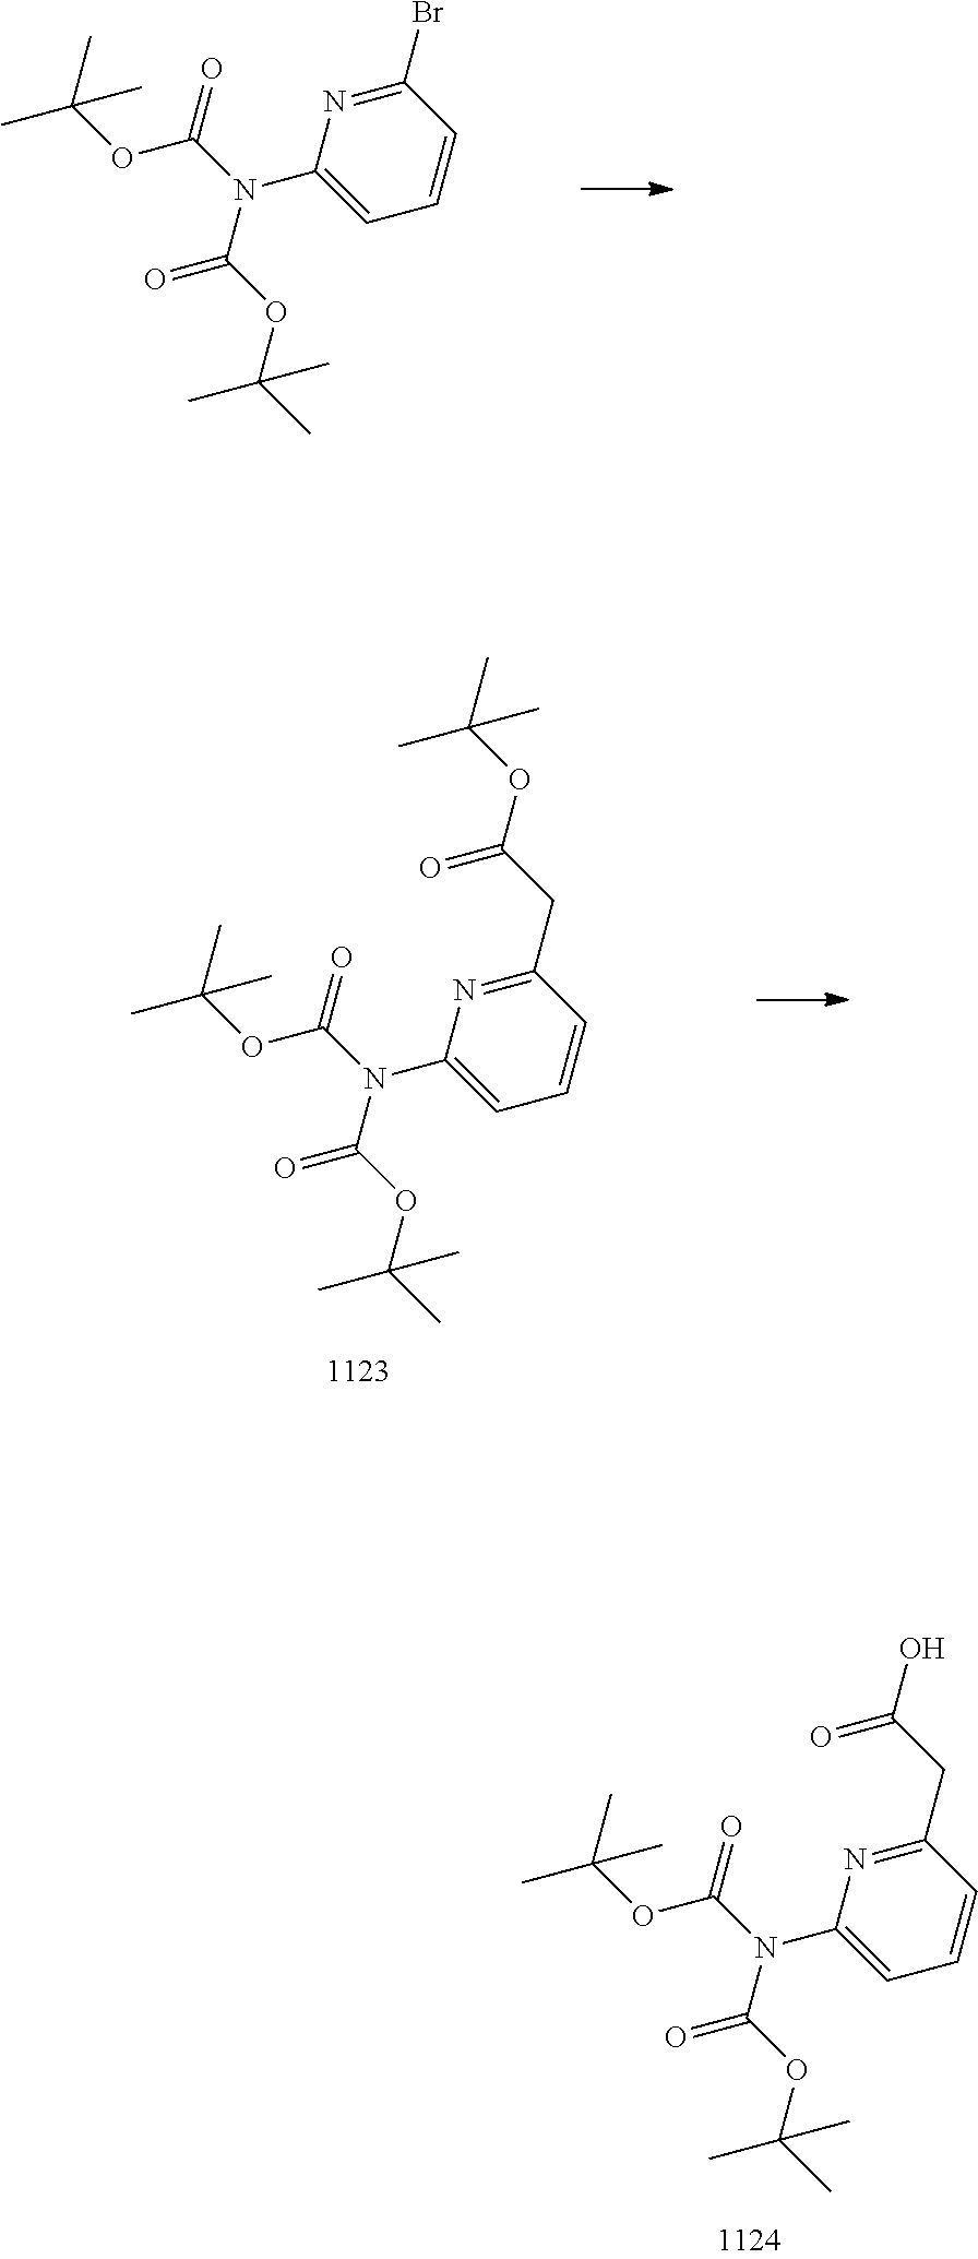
C1=C(N(C(=O)OC(C)(C)C)C(=O)OC(C)(C)C)N=C(CC(O)=O)C=C1.C1=C(N(C(=O)OC(C)(C)C)C(=O)OC(C)(C)C)N=C(Br)C=C1.C1=C(N(C(=O)OC(C)(C)C)C(=O)OC(C)(C)C)N=C(CC(OC(C)(C)C)=O)C=C1
